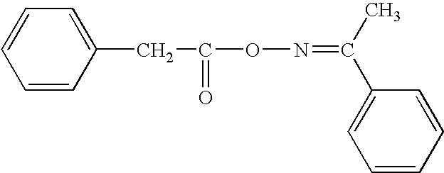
C1=CC(CC(=O)ON=C(C2=CC=CC=C2)C)=CC=C1
